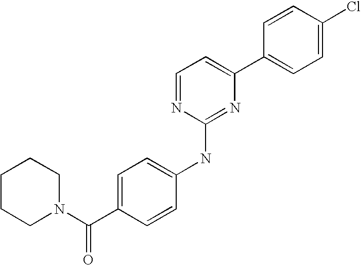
C1=CC(C2=CC=NC(NC3=CC=C(C(N4CCCCC4)=O)C=C3)=N2)=CC=C1Cl
